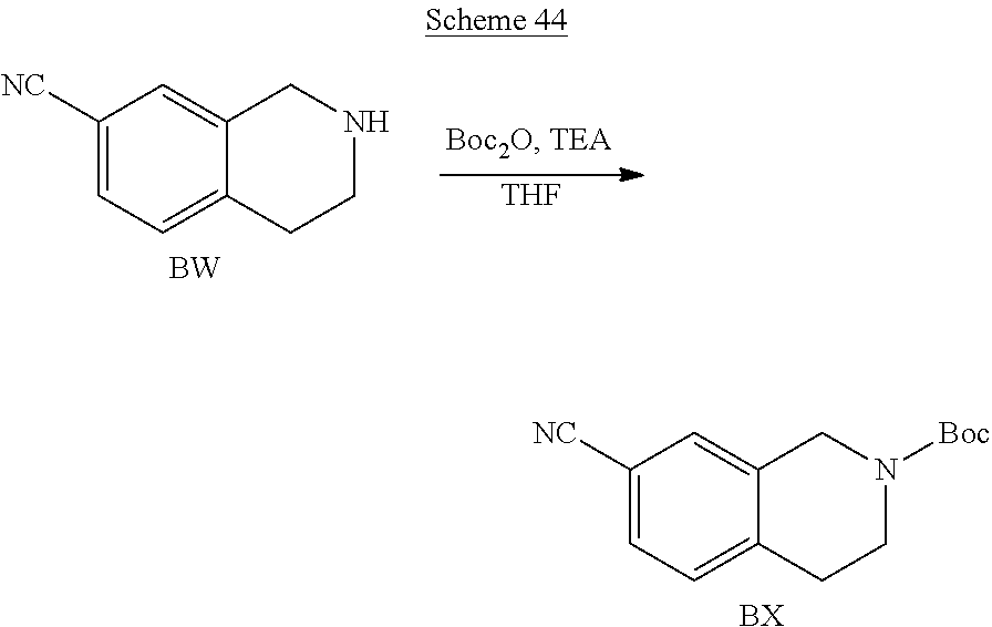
[THF].C1([NC])=CC=C2C(=C1)CNCC2.[BW].C1([NC])=CC=C2C(=C1)CN([Boc])CC2.[BX]
